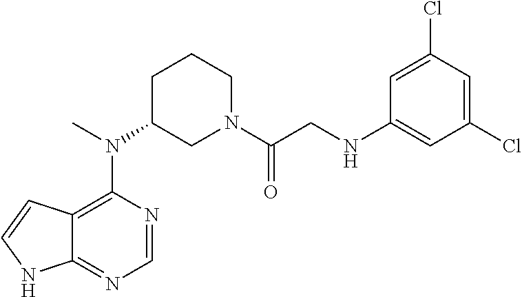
N(C1=C2C(=NC=N1)NC=C2)(C1CN(C(CNC2=CC(Cl)=CC(Cl)=C2)=O)CCC1)C
